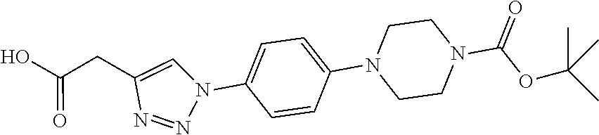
C1=C(N2C=C(CC(O)=O)N=N2)C=CC(N2CCN(C(OC(C)(C)C)=O)CC2)=C1
